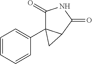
C1(=O)C2(C3=CC=CC=C3)C(C(=O)N1)C2
